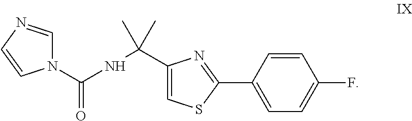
N(C(C1=CSC(C2=CC=C(F)C=C2)=N1)(C)C)C(N1C=NC=C1)=O
